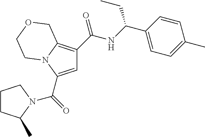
C1=C(C(=O)N2C(C)CCC2)N2C(=C1C(NC(C1=CC=C(C)C=C1)CC)=O)COCC2
